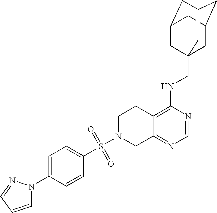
C12=C(NCC34CC5CC(CC(C3)C5)C4)N=CN=C1CN(S(=O)(=O)C1=CC=C(N3C=CC=N3)C=C1)CC2
